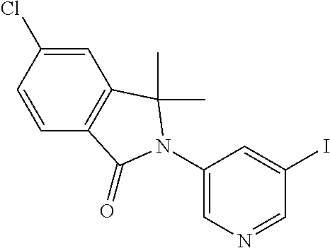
C1=C(Cl)C=CC2=C1C(C)(C)N(C1=CN=CC(I)=C1)C2=O
